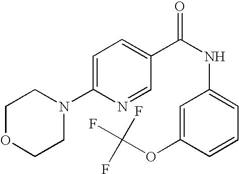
C1OCCN(C2=CC=C(C(NC3=CC=CC(OC(F)(F)F)=C3)=O)C=N2)C1
